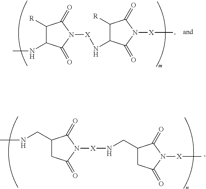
CNC1C([R])C(=O)N([X]NC2C([R])C(=O)N([X]C)C2=O)C1=O.CNCC1CC(=O)N([X]NCC2CC(=O)N([X]C)C2=O)C1=O
